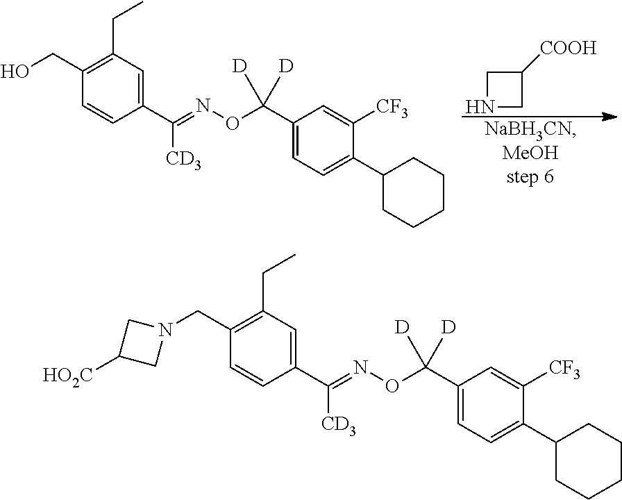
C1(C(ON=C([CD3])C2=CC(CC)=C(CO)C=C2)([D])[D])=CC=C(C2CCCCC2)C([CF3])=C1.C1NCC1[COOH].C1(C(ON=C([CD3])C2=CC(CC)=C(CN3CC([HO2C])C3)C=C2)([D])[D])=CC=C(C2CCCCC2)C([CF3])=C1
